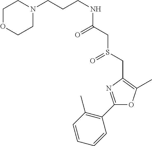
C(CNC(CS(CC1=C(C)OC(C2=C(C)C=CC=C2)=N1)=O)=O)CN1CCOCC1
